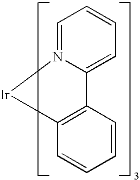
C1=N2C(=CC=C1)C1=C(C=CC=C1)[Ir]2
